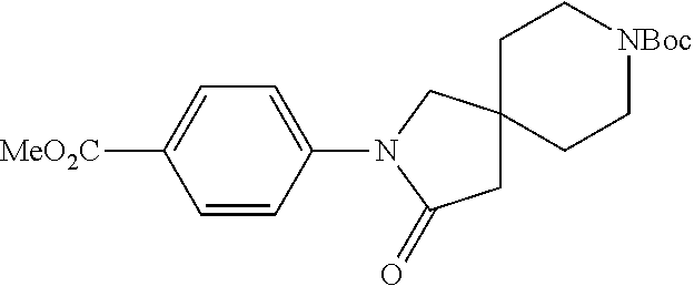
C1=CC(N2C(=O)CC3(C2)CC[NBoc]CC3)=CC=C1[MeO2C]
